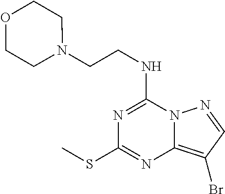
N1=C(NCCN2CCOCC2)N2C(=C(Br)C=N2)N=C1SC
